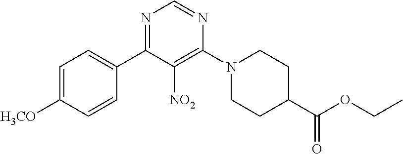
C1=C([H3CO])C=CC(C2=NC=NC(N3CCC(C(OCC)=O)CC3)=C2[NO2])=C1
